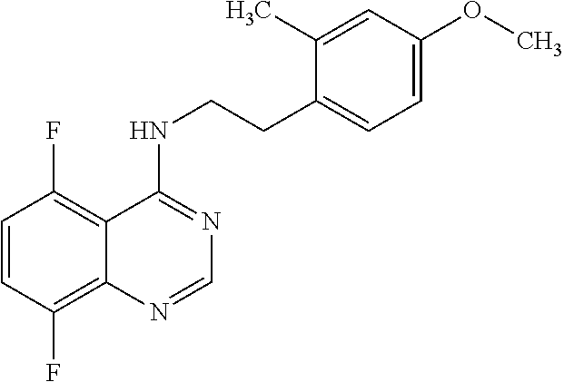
C1=CC(F)=C2C(=C1F)C(NCCC1=CC=C(OC)C=C1C)=NC=N2
